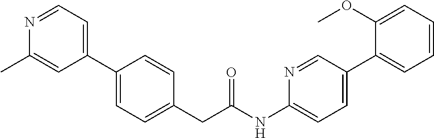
C1(C2=CC=C(CC(NC3=CC=C(C4=CC=CC=C4OC)C=N3)=O)C=C2)=CC=NC(C)=C1
